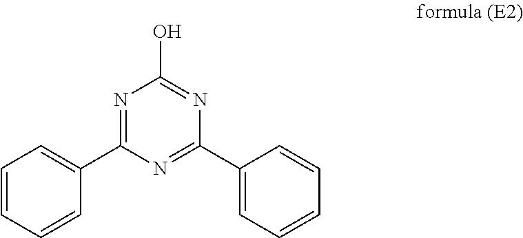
C1=CC=CC(C2=NC(O)=NC(C3=CC=CC=C3)=N2)=C1
